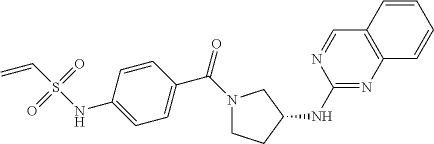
N1(C(=O)C2=CC=C(NS(C=C)(=O)=O)C=C2)CCC(NC2=NC3=C(C=N2)C=CC=C3)C1
